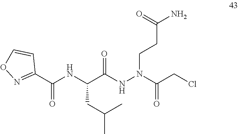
C(C(NN(CCC(N)=O)C(CCl)=O)=O)(NC(C1=NOC=C1)=O)CC(C)C
